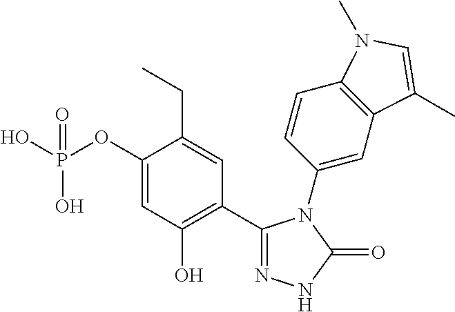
OP(OC1=CC(O)=C(C2=NNC(=O)N2C2=CC3=C(C=C2)N(C)C=C3C)C=C1CC)(O)=O
